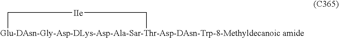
[Glu-DAsn-Gly-Asp-DLys-Asp-Ala-Sar-Thr-Asp-DAsn-Trp-8-Methyldecanoic amide]1C[IIe]C1
